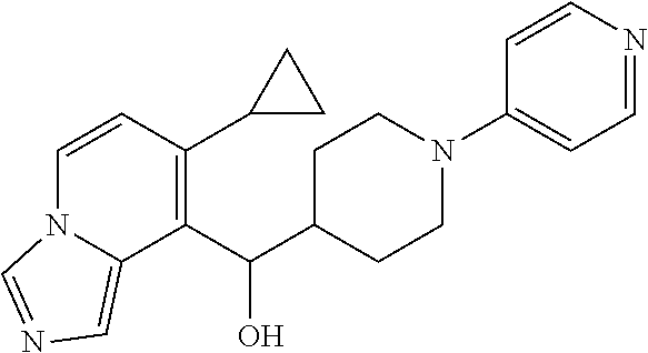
C1=CC(N2CCC(C(C3=C(C4CC4)C=CN4C3=CN=C4)O)CC2)=CC=N1
